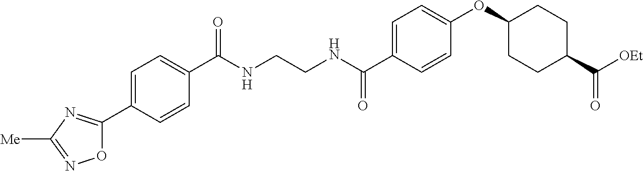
C1=C(C2=NC([Me])=NO2)C=CC(C(NCCNC(C2=CC=C(OC3CCC(C([OEt])=O)CC3)C=C2)=O)=O)=C1
